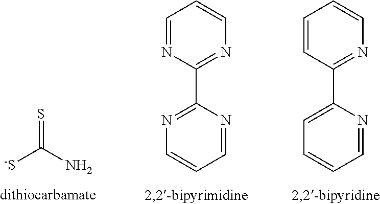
S=C([-S])N.C1=NC(C2=NC=CC=N2)=NC=C1.C1=CC(C2=CC=CC=N2)=NC=C1
